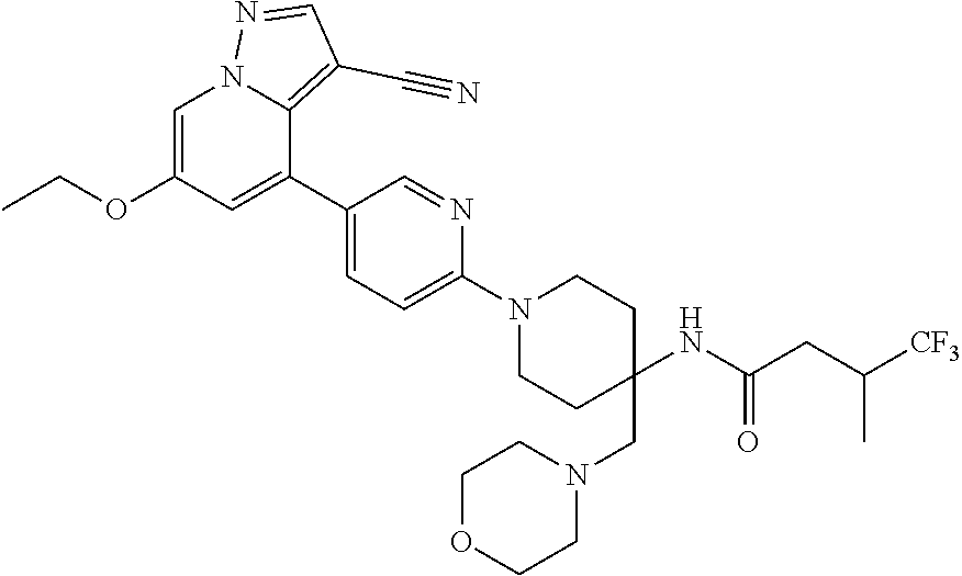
C1=C(OCC)C=C(C2=CC=C(N3CCC(CN4CCOCC4)(NC(CC([CF3])C)=O)CC3)N=C2)C2=C(C#N)C=NN12
